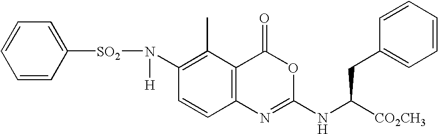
C12=C(C(C)=C(N([H])[SO2]C3=CC=CC=C3)C=C1)C(=O)OC(NC(CC1=CC=CC=C1)[CO2CH3])=N2
